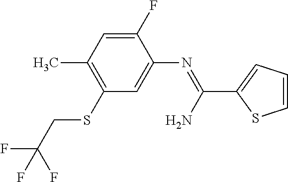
C1(SCC(F)(F)F)=C(C)C=C(F)C(N=C(N)C2=CC=CS2)=C1
